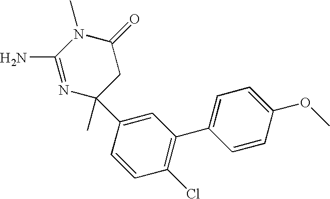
C1(N)=NC(C2=CC(C3=CC=C(OC)C=C3)=C(Cl)C=C2)(C)CC(=O)N1C
